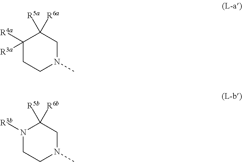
C1CN(C)CC([R5a])([R6a])C1([R4a])[R3a].C1CN(C)CC([R5b])([R6b])N1[R3b]
